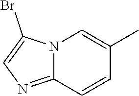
N12C(=NC=C1Br)C=CC(C)=C2
